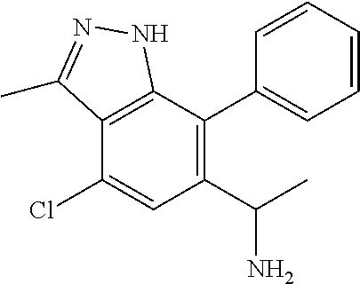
C12=C(C(C3=CC=CC=C3)=C(C(C)N)C=C1Cl)NN=C2C
